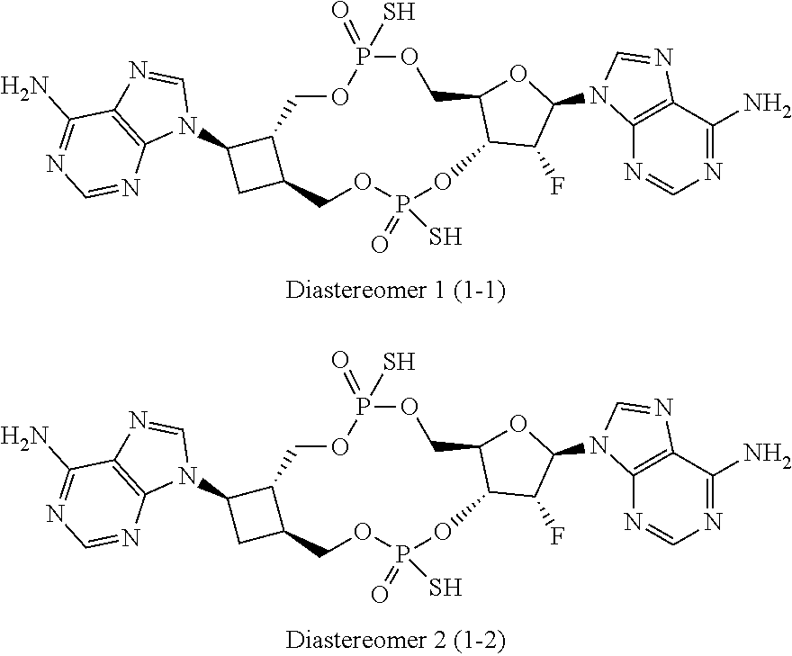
C12=C(C(N)=NC=N1)N=CN2C1OC2C(C1F)OP(=O)(S)OCC1C(COP(=O)(S)OC2)C(N2C=NC3=C2N=CN=C3N)C1.C12=C(C(N)=NC=N1)N=CN2C1OC2C(C1F)OP(=O)(S)OCC1C(COP(=O)(S)OC2)C(N2C=NC3=C2N=CN=C3N)C1
